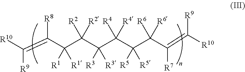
[R9]C(=C(C(C(C(C(C(C(C(=C([R10])[R9])[R7])([R6])[R6])([R5])[R5])([R4])[R4])([R3])[R3])([R2])[R2])([R1])[R1])[R8])[R10]
